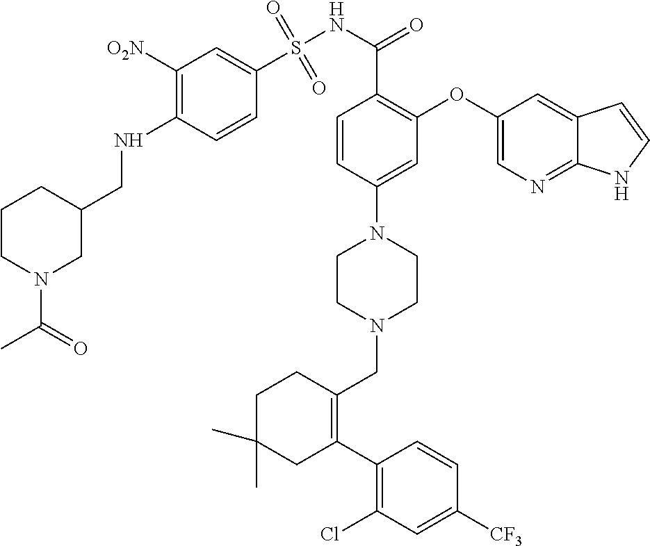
C1([O2N])=C(NCC2CCCN(C(=O)C)C2)C=CC(S(NC(=O)C2=C(OC3=CN=C4C(=C3)C=CN4)C=C(N3CCN(CC4=C(C5=C(Cl)C=C([CF3])C=C5)CC(C)(C)CC4)CC3)C=C2)(=O)=O)=C1
